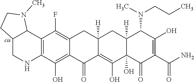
C12=C(C3C(CN1)CCN3C)C(F)=C1CC3([H])CC4([H])C(N(CCC)C)C(O)=C(C(=O)N)C(=O)C4(O)C(O)=C3C(=O)C1=C2O
